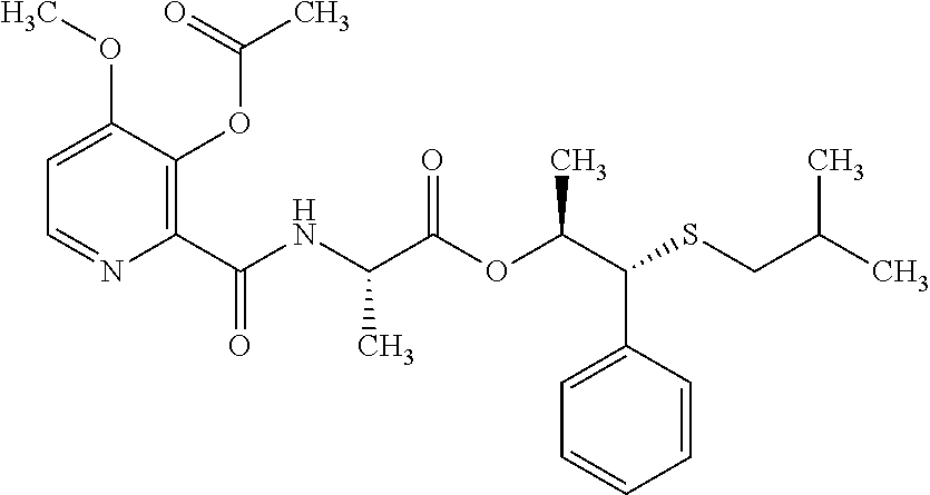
C1(C(=O)NC(C(OC(C(SCC(C)C)C2=CC=CC=C2)C)=O)C)=C(OC(C)=O)C(OC)=CC=N1
